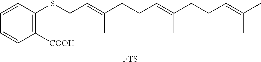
C1([COOH])=C(SCC=C(CCC=C(CCC=C(C)C)C)C)C=CC=C1.[FTS]
